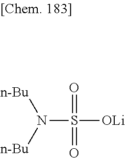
S([OLi])(=O)(=O)N([n-Bu])[n-Bu]
